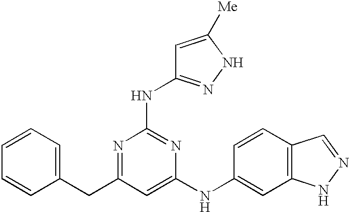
C1=CC=C(CC2=NC(NC3=NNC([Me])=C3)=NC(NC3=CC4=C(C=C3)C=NN4)=C2)C=C1
